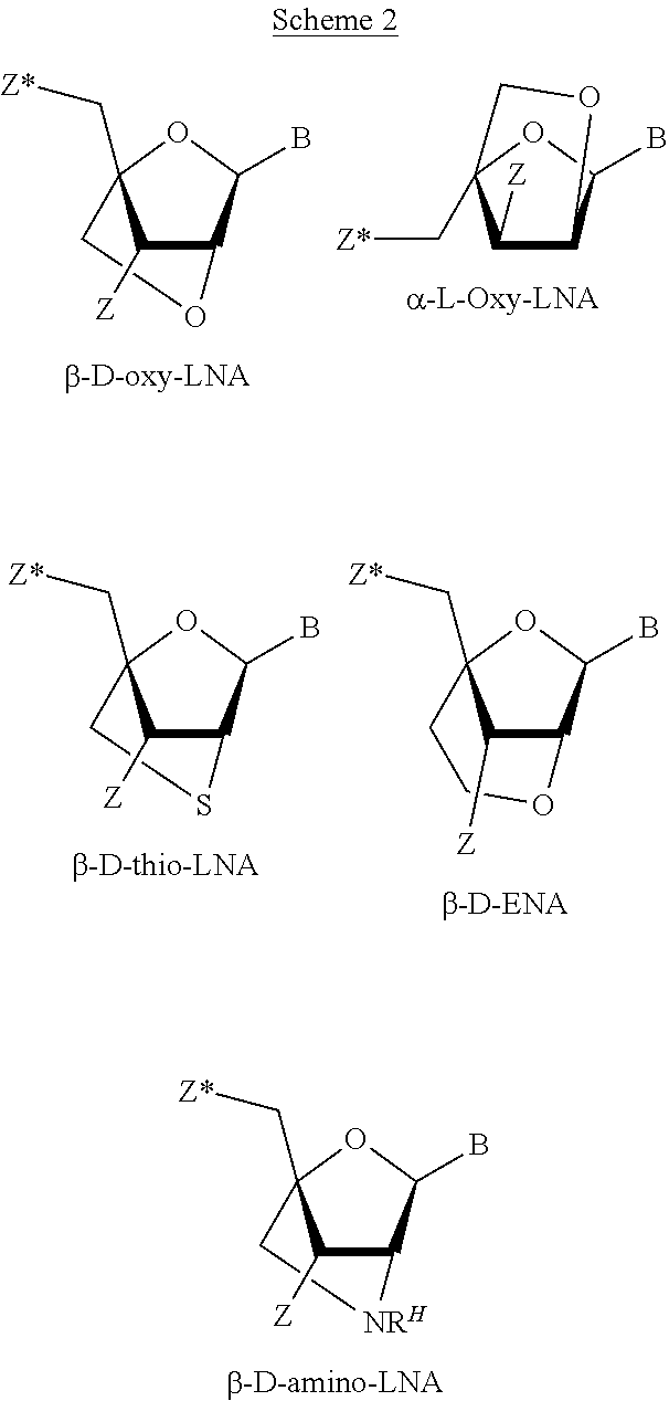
C1C2(C[Z*])C([Z])C(C(B)O2)O1.C(C12C([Z])C(C(B)O1)OC2)[Z*].C1C2(C[Z*])C([Z])C(C(B)O2)S1.C1CC2(C[Z*])C([Z])C(C(B)O2)O1.C1C2(C[Z*])C([Z])C(C(B)O2)[NRH]1
